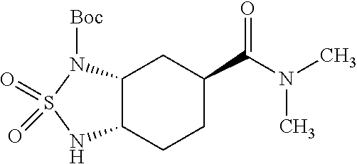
C12C(CCC(C(N(C)C)=O)C1)NS(=O)(=O)N2[Boc]
